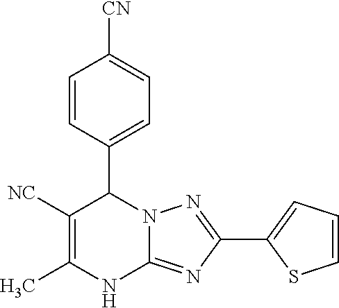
C1=CC(C2C([NC])=C(C)NC3=NC(C4=CC=CS4)=NN23)=CC=C1[CN]
